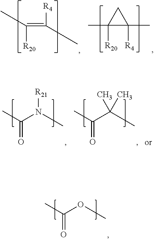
CC(OC)=O.CC([R20])=C([R4])C.CC1([R20])C(C)([R4])C1.CC(N(C)[R21])=O.CC(C(C)(C)C)=O
